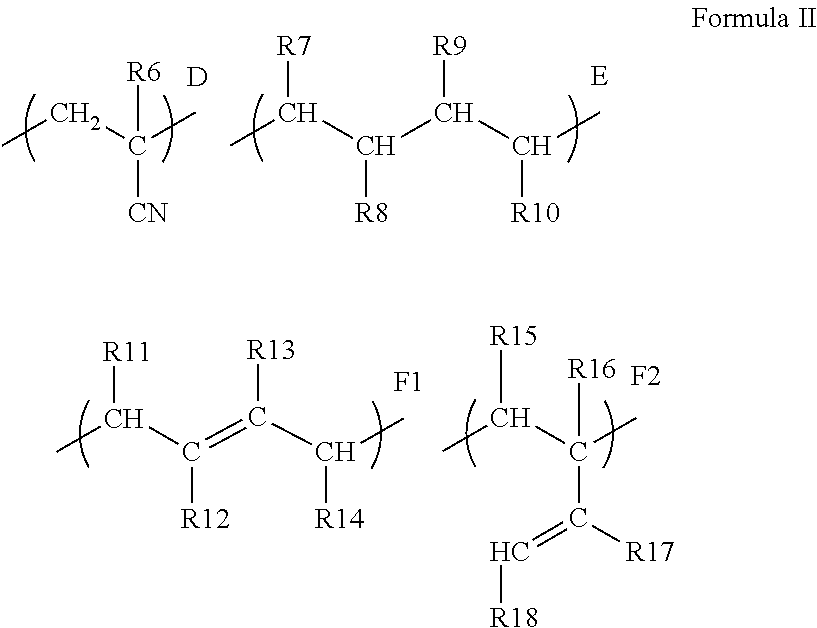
CCC(C)([R6])[CN].[D].CC(C(C(C(C)[R10])[R9])[R8])[R7].CC(C(=C(C(C)[R14])[R13])[R12])[R11].[F1].CC(C(C)([R16])C(=C[R18])[R17])[R15].[F2]
